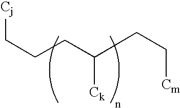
C(CC(CC[Cm])[Ck])C[Cj]
